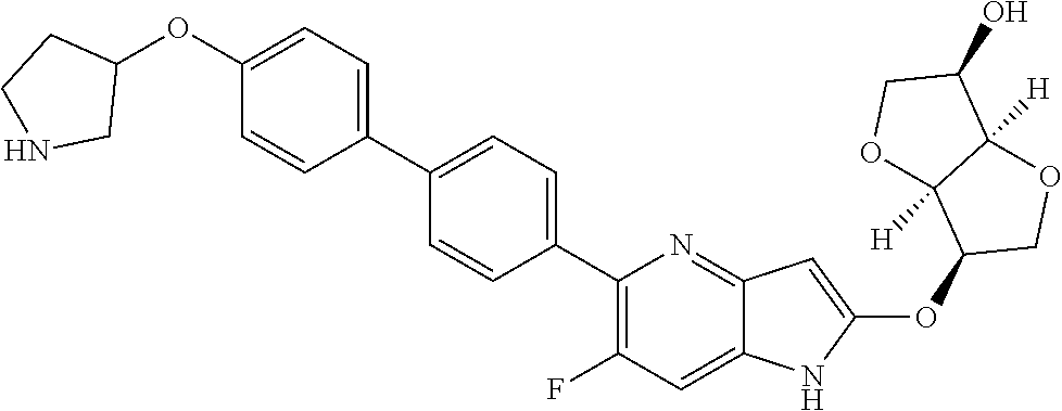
C1(C2=CC=C(C3=C(F)C=C4C(=N3)C=C(OC3COC5([H])C3([H])OCC5O)N4)C=C2)=CC=C(OC2CCNC2)C=C1
